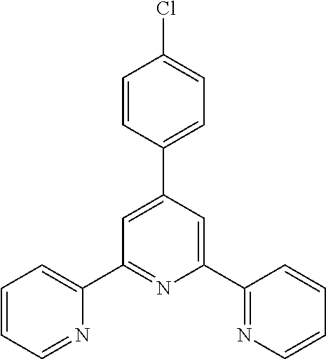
C1=CC=NC(C2=NC(C3=NC=CC=C3)=CC(C3=CC=C(Cl)C=C3)=C2)=C1
